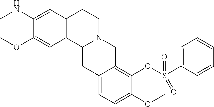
C1(NC)=CC2=C(C=C1OC)C1N(CC2)CC2=C(OS(C3=CC=CC=C3)(=O)=O)C(OC)=CC=C2C1
